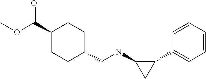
C1=CC=CC(C2C(NCC3CCC(C(OC)=O)CC3)C2)=C1
